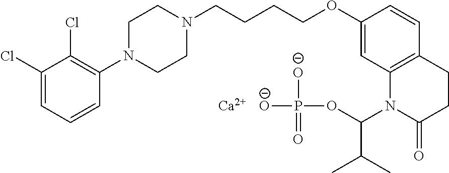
C1=C(Cl)C(Cl)=C(N2CCN(CCCCOC3=CC4=C(C=C3)CCC(=O)N4C(OP([O-])([O-])=O)C(C)C)CC2)C=C1.[Ca]
